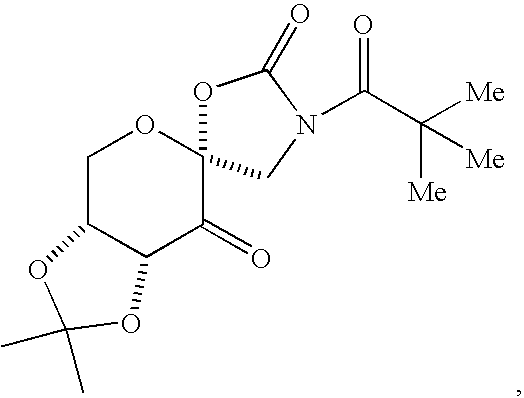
C1C2C(C(=O)C3(O1)OC(=O)N(C(C([Me])([Me])[Me])=O)C3)OC(C)(C)O2
